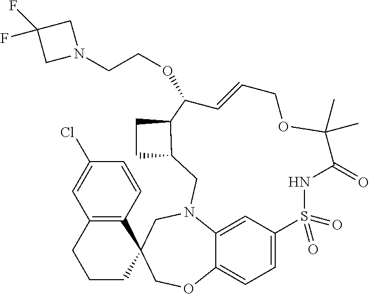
C1=C2C3=CC=C1S(=O)(=O)NC(=O)C(C)(C)OCC=CC(OCCN1CC(F)(F)C1)C1C(CN2CC2(CO3)C3=C(CCC2)C=C(Cl)C=C3)CC1
